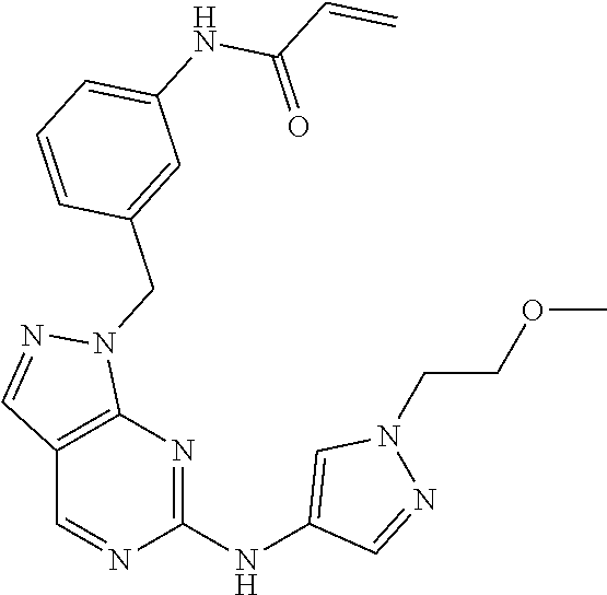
C12=C(N=C(NC3=CN(CCOC)N=C3)N=C1)N(CC1=CC(NC(C=C)=O)=CC=C1)N=C2
